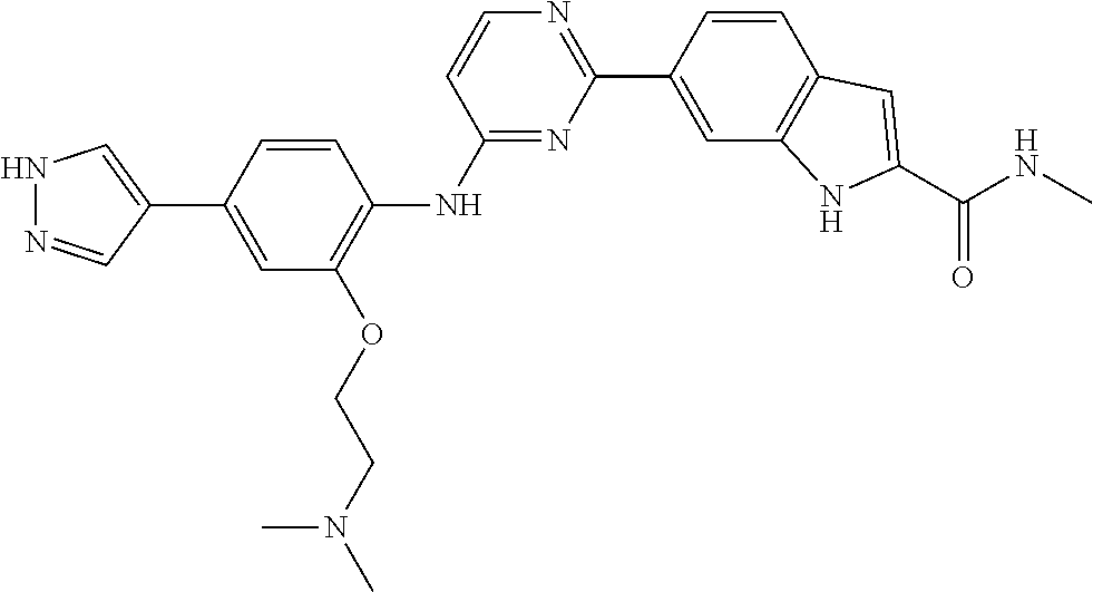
C1(C2=CC3=C(C=C2)C=C(C(NC)=O)N3)=NC=CC(NC2=C(OCCN(C)C)C=C(C3=CNN=C3)C=C2)=N1
